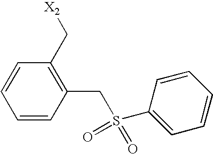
C1=CC(CS(=O)(=O)C2=CC=CC=C2)=C(C[X2])C=C1
